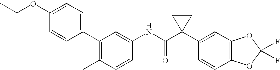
C1(C2=C(C)C=CC(NC(C3(C4=CC5=C(C=C4)OC(F)(F)O5)CC3)=O)=C2)=CC=C(OCC)C=C1
